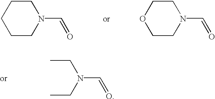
C1CN(C=O)CCC1.C1CN(C=O)CCO1.CCN(CC)C=O
